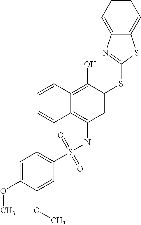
C1=CC2=C(O)C(SC3=NC4=CC=CC=C4S3)=CC(NS(=O)(=O)C3=CC=C(OC)C(OC)=C3)=C2C=C1
